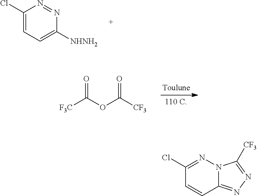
C1(Cl)=CC=C([NHNH2])N=N1.O=C(OC([CF3])=O)[F3C].C1(Cl)=NN2C(=NN=C2[CF3])C=C1
